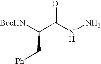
[BocHN]C(C(NN)=O)C[Ph]
